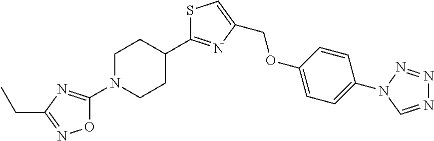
S1C(C2CCN(C3=NC(CC)=NO3)CC2)=NC(COC2=CC=C(N3N=NN=C3)C=C2)=C1
